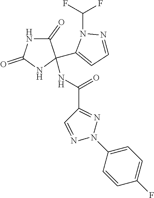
C1(=O)NC(=O)NC1(C1=CC=NN1C(F)F)NC(C1=NN(C2=CC=C(F)C=C2)N=C1)=O
